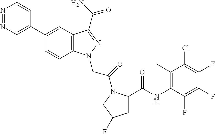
N1=NC=C(C2=CC3=C(C=C2)N(CC(=O)N2C(C(=O)NC4=C(C)C(Cl)=C(F)C(F)=C4F)CC(F)C2)N=C3C(N)=O)C=C1
